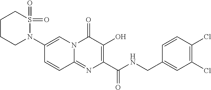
C1=C(N2S(=O)(=O)CCCC2)C=CC2=NC(C(NCC3=CC(Cl)=C(Cl)C=C3)=O)=C(O)C(=O)N12
